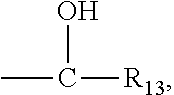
CC([R13])O
